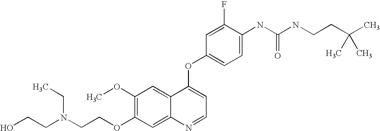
C1(OC)=C(OCCN(CCO)CC)C=C2C(=C1)C(OC1=CC=C(NC(NCCC(C)(C)C)=O)C(F)=C1)=CC=N2
